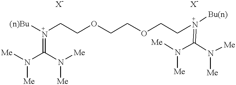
N([Me])([Me])C(N([Me])[Me])=[N+]([(n)Bu])CCOCCOCC[N+]([Bu(n)])=C(N([Me])[Me])N([Me])[Me]
